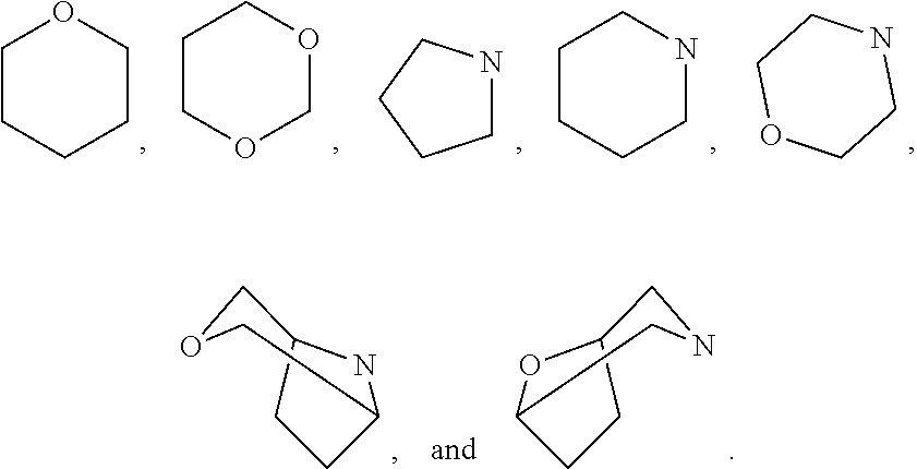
C1CCCCO1.C1COCOC1.C1NCCC1.C1CCCNC1.C1OCCNC1.O1CC2NC(C1)CC2.N1CC2OC(C1)CC2
